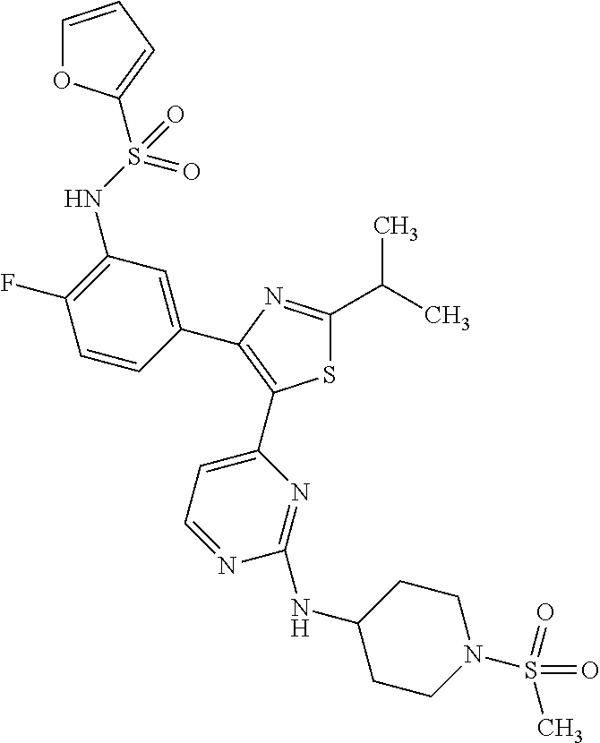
C1(C(C)C)=NC(C2=CC(NS(C3=CC=CO3)(=O)=O)=C(F)C=C2)=C(C2=CC=NC(NC3CCN(S(=O)(C)=O)CC3)=N2)S1
